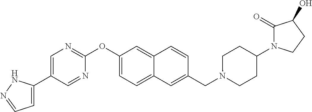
C1=C(C2=CN=C(OC3=CC=C4C(=C3)C=CC(CN3CCC(N5C(=O)C(O)CC5)CC3)=C4)N=C2)NN=C1
